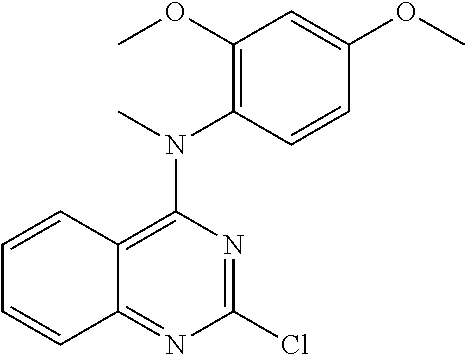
C1=CC(OC)=CC(OC)=C1N(C)C1=C2C(=NC(Cl)=N1)C=CC=C2
